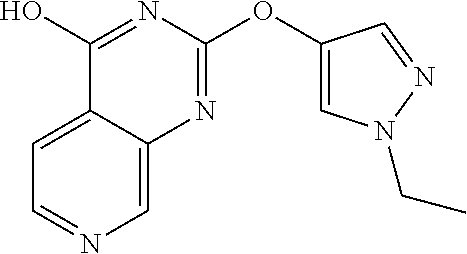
C1=NC=C2C(=C1)C(O)=NC(OC1=CN(CC)N=C1)=N2
